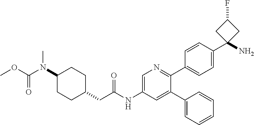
C1(N(C(=O)OC)C)CCC(CC(NC2=CN=C(C3=CC=C(C4(N)CC(F)C4)C=C3)C(C3=CC=CC=C3)=C2)=O)CC1
